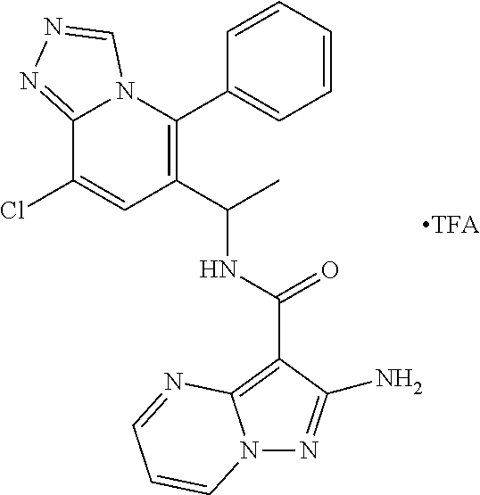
C12=NN=CN1C(C1=CC=CC=C1)=C(C(C)NC(=O)C1=C3N(N=C1N)C=CC=N3)C=C2Cl
